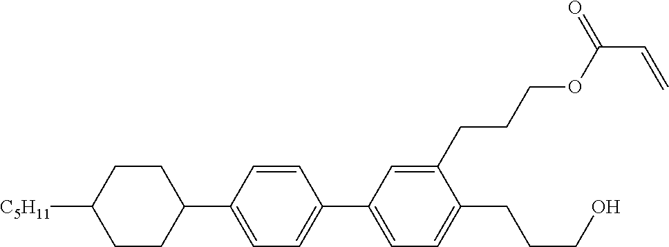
C1CC([C5H11])CCC1C1=CC=C(C2=CC=C(CCCO)C(CCCOC(=O)C=C)=C2)C=C1
